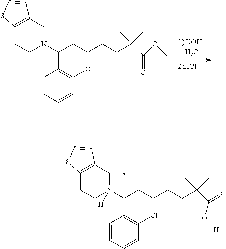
C(C1=C(Cl)C=CC=C1)(CCCCC(C(=O)OCC)(C)C)N1CC2=C(CC1)SC=C2.C(C1=C(Cl)C=CC=C1)(CCCCC(C(O[H])=O)(C)C)[N+]1([H])CC2=C(CC1)SC=C2.[Cl-]
